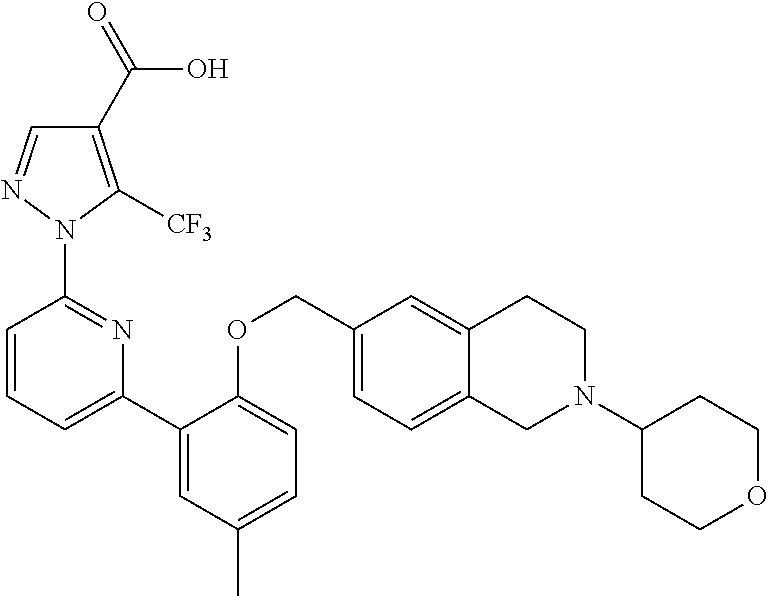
C1(C(=O)O)=C([CF3])N(C2=NC(C3=CC(C)=CC=C3OCC3=CC=C4C(=C3)CCN(C3CCOCC3)C4)=CC=C2)N=C1
